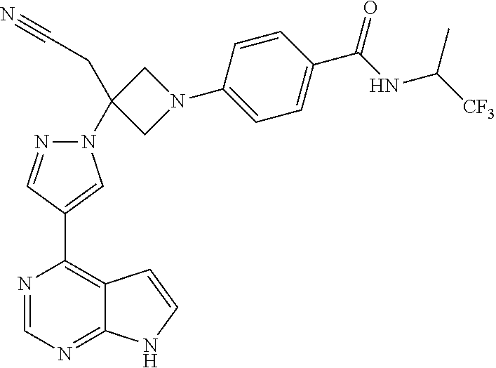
N1(C2(CC#N)CN(C3=CC=C(C(NC([CF3])C)=O)C=C3)C2)N=CC(C2=C3C(=NC=N2)NC=C3)=C1
